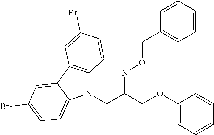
C1(OCC(CN2C3=C(C4=CC(Br)=CC=C24)C=C(Br)C=C3)=NOCC2=CC=CC=C2)=CC=CC=C1
